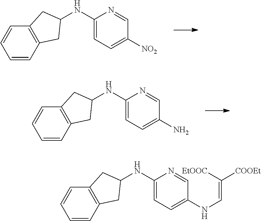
C1=CC2=C(C=C1)CC(NC1=CC=C([NO2])C=N1)C2.C1=CC2=C(C=C1)CC(NC1=CC=C(N)C=N1)C2.C1=CC2=C(C=C1)CC(NC1=CC=C(NC=C([COOEt])[EtOOC])C=N1)C2
